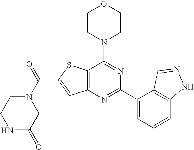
C1CN(C2=NC(C3=CC=CC4=C3C=NN4)=NC3=C2SC(C(N2CCNC(=O)C2)=O)=C3)CCO1
